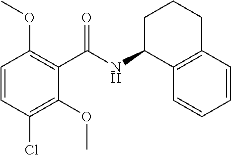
C1(OC)=C(Cl)C=CC(OC)=C1C(NC1C2=C(CCC1)C=CC=C2)=O
